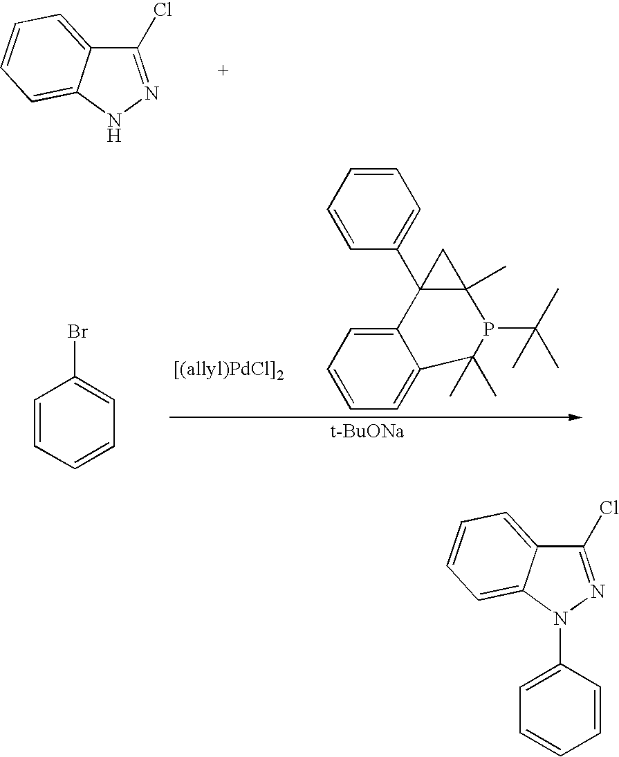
C1(Cl)=NNC2=CC=CC=C12.[t-BuONa].C1=CC=CC=C1Br.C1=CC=CC(C23C4=CC=CC=C4C(C)(C)P(C(C)(C)C)C2(C)C3)=C1.C1(Cl)=NN(C2=CC=CC=C2)C2=CC=CC=C12
